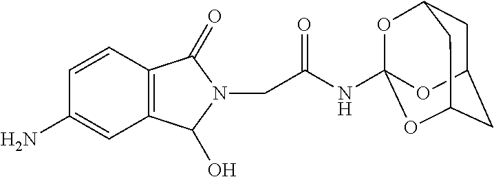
C12=C(C(O)N(CC(NC34OC5CC(CC(O3)C5)O4)=O)C1=O)C=C(N)C=C2
